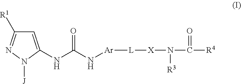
C1=C(NC(N[Ar][L][X]N(C(=O)[R4])[R3])=O)N([J])N=C1[R1]
